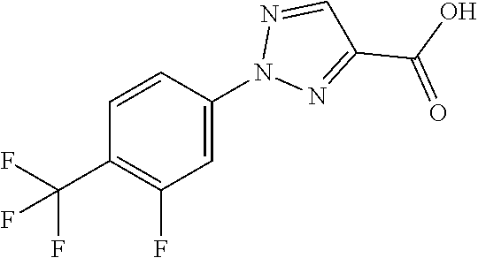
C1=CC(N2N=C(C(O)=O)C=N2)=CC(F)=C1C(F)(F)F
